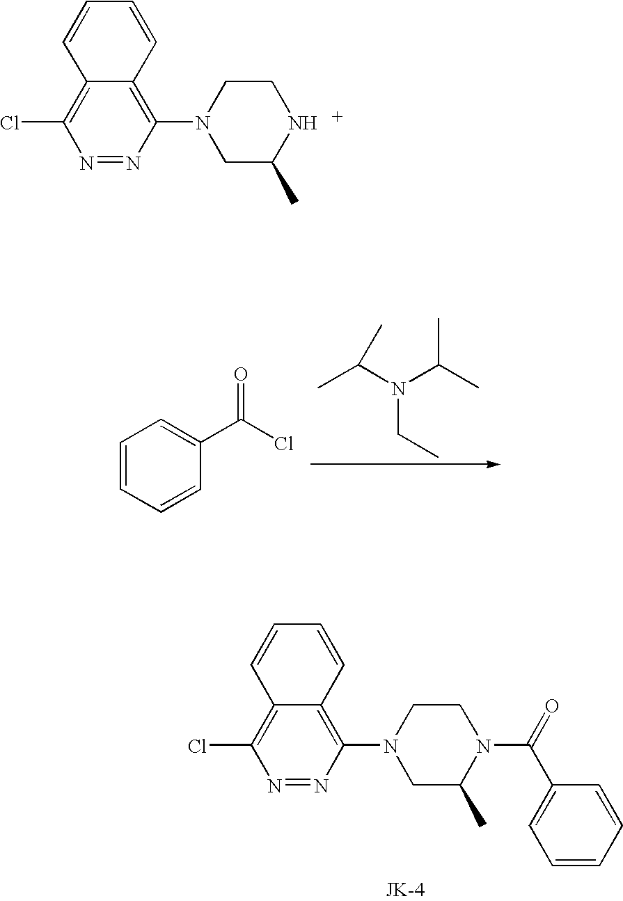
N1=NC(N2CC(C)N(C(C3=CC=CC=C3)=O)CC2)=C2C(=C1Cl)C=CC=C2.N1=NC(N2CC(C)NCC2)=C2C(=C1Cl)C=CC=C2.C1=CC=CC(C(Cl)=O)=C1.N(CC)(C(C)C)C(C)C
